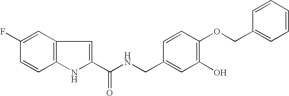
C1(C(NCC2=CC(O)=C(OCC3=CC=CC=C3)C=C2)=O)=CC2=C(N1)C=CC(F)=C2
